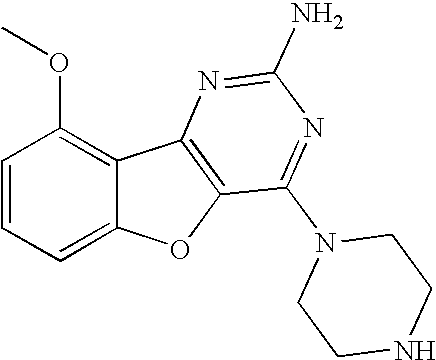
C1=CC=C2C(=C1OC)C1=C(O2)C(N2CCNCC2)=NC(N)=N1
